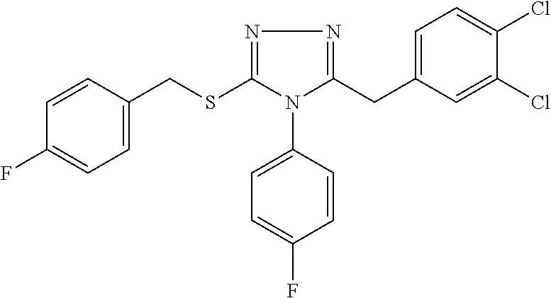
C1=CC(CSC2=NN=C(CC3=CC=C(Cl)C(Cl)=C3)N2C2=CC=C(F)C=C2)=CC=C1F
